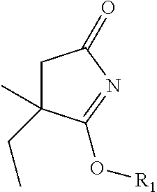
C1C(C)(CC)C(O[R1])=NC1=O
